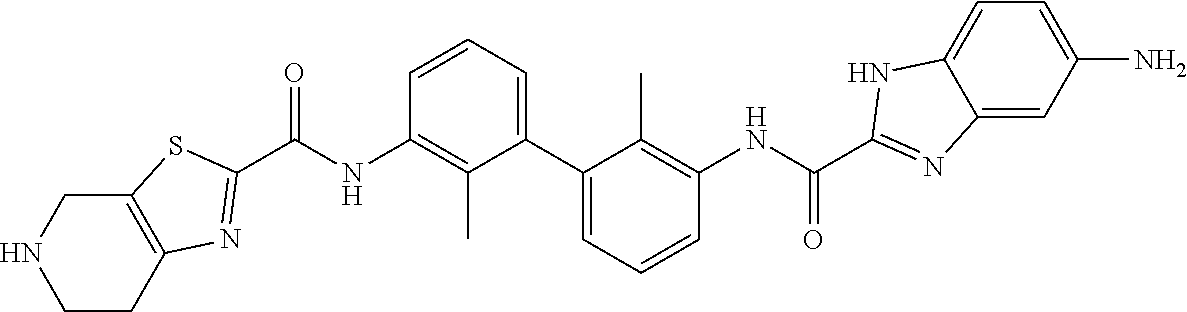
C1CC2=C(CN1)SC(C(NC1=C(C)C(C3=CC=CC(NC(=O)C4=NC5=CC(N)=CC=C5N4)=C3C)=CC=C1)=O)=N2
